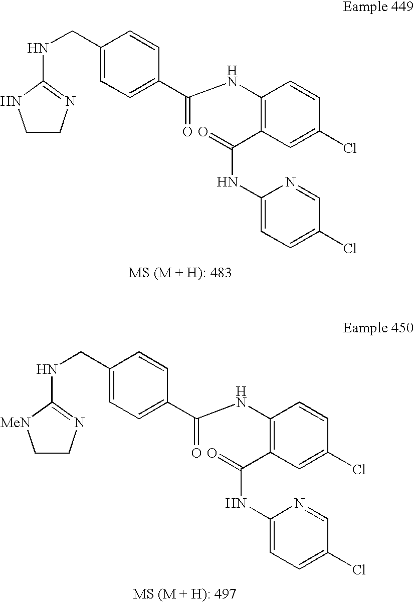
C(C1=CC=C(C(NC2=C(C(NC3=CC=C(Cl)C=N3)=O)C=C(Cl)C=C2)=O)C=C1)NC1=NCCN1.C(C1=CC=C(C(NC2=C(C(NC3=CC=C(Cl)C=N3)=O)C=C(Cl)C=C2)=O)C=C1)NC1=NCC[MeN]1
